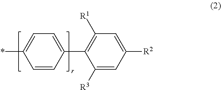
C1=CC(C2=C([R1])C=C([R2])C=C2[R3])=CC=C1*
